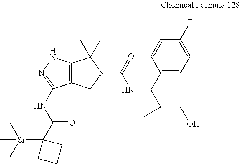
C12=C(NN=C1NC(=O)C1([Si](C)(C)C)CCC1)C(C)(C)N(C(=O)NC(C1=CC=C(F)C=C1)C(CO)(C)C)C2
